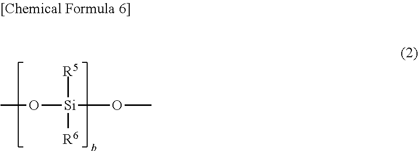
[R5][Si]([R6])(OC)OC
